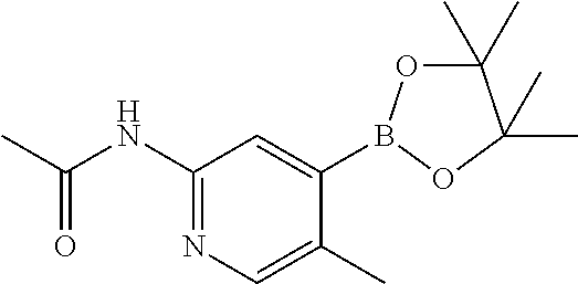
C1(NC(C)=O)=NC=C(C)C(B2OC(C)(C)C(C)(C)O2)=C1
